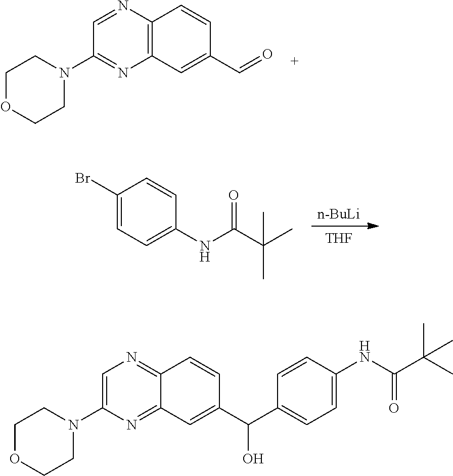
C12=C(C=C(C=O)C=C1)N=C(N1CCOCC1)C=N2.[THF].[n-BuLi].C1(Br)=CC=C(NC(C(C)(C)C)=O)C=C1.N1(C2=CN=C3C(=N2)C=C(C(C2=CC=C(NC(C(C)(C)C)=O)C=C2)O)C=C3)CCOCC1
